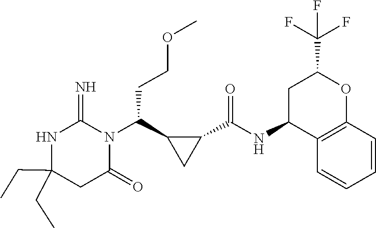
C(C1(CC)NC(=N)N(C(C2C(C(NC3C4=C(OC(C(F)(F)F)C3)C=CC=C4)=O)C2)CCOC)C(=O)C1)C
